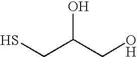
SCC(CO)O
